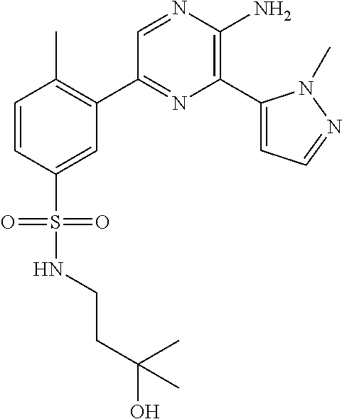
C1(C2=C(C)C=CC(S(=O)(=O)NCCC(C)(O)C)=C2)=NC(C2=CC=NN2C)=C(N)N=C1
